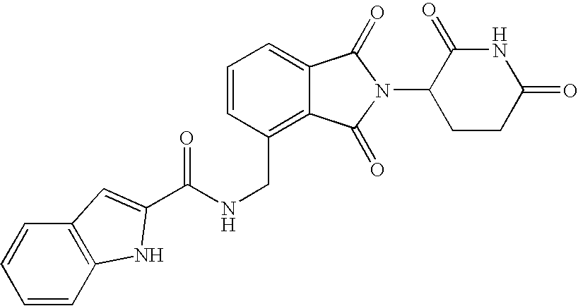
N(CC1=C2C(=CC=C1)C(=O)N(C1CCC(=O)NC1=O)C2=O)C(=O)C1=CC2=C(C=CC=C2)N1
